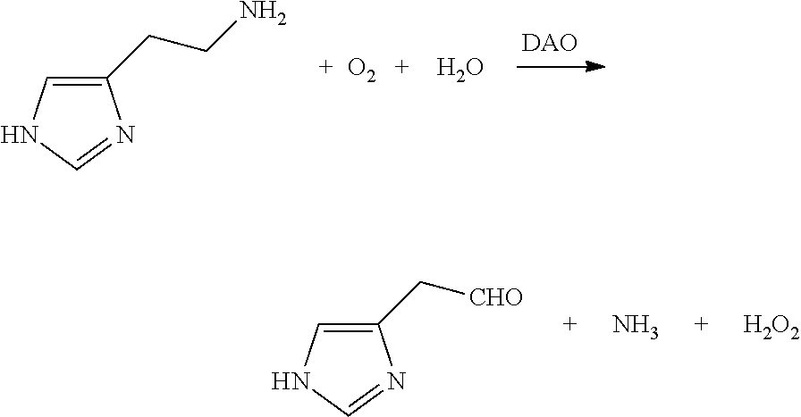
C1=NC(CCN)=CN1.[O2].O.C1=NC(C[CHO])=CN1.N.[H2O2]
